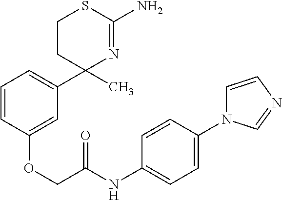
C1=CC(OCC(NC2=CC=C(N3C=CN=C3)C=C2)=O)=CC(C2(C)N=C(N)SCC2)=C1
